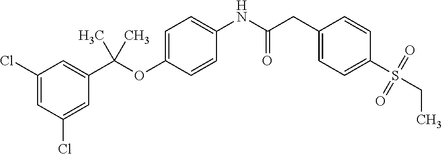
C1(Cl)=CC(Cl)=CC(C(OC2=CC=C(NC(CC3=CC=C(S(CC)(=O)=O)C=C3)=O)C=C2)(C)C)=C1
